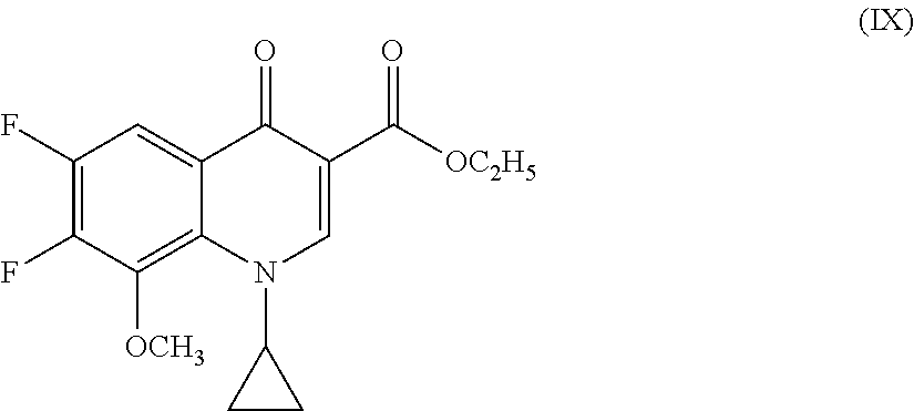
C1(F)=C(F)C([OCH3])=C2C(=C1)C(=O)C(C([OC2H5])=O)=CN2C1CC1
